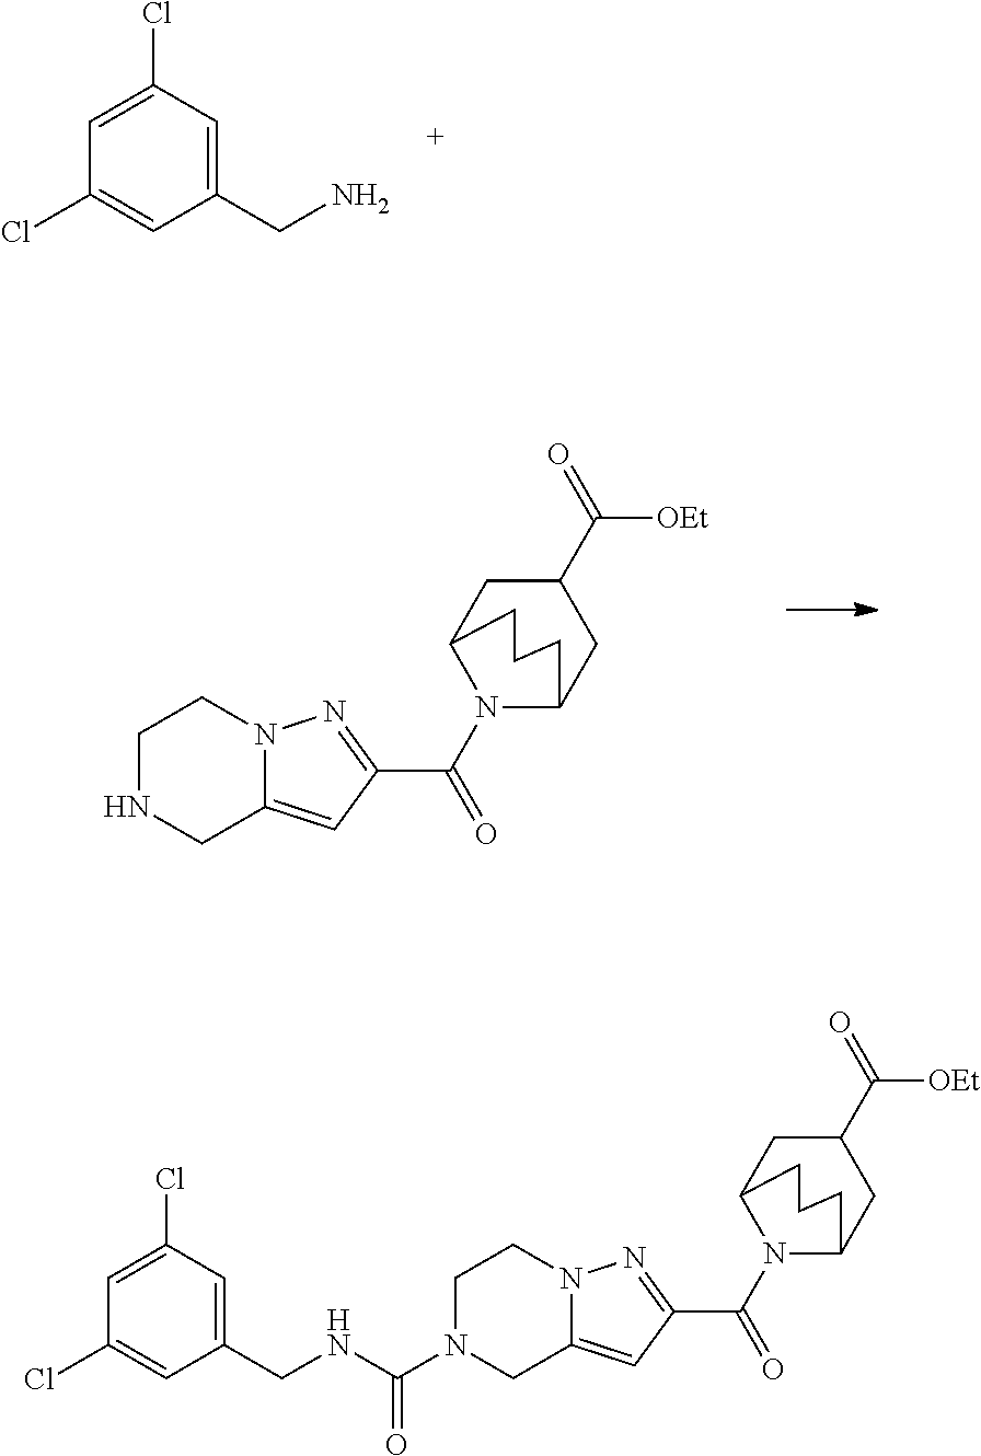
C1=C(Cl)C=C(CN)C=C1Cl.C1NCC2=CC(C(=O)N3C4CC(C([OEt])=O)CC3CCC4)=NN2C1.C1N(C(NCC2=CC(Cl)=CC(Cl)=C2)=O)CC2=CC(C(=O)N3C4CC(C([OEt])=O)CC3CCC4)=NN2C1
